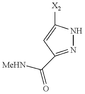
N1=C(C(=O)[MeHN])C=C([X2])N1
